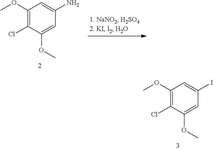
C1(OC)=C(Cl)C(OC)=CC(N)=C1.C1(OC)=C(Cl)C(OC)=CC(I)=C1
